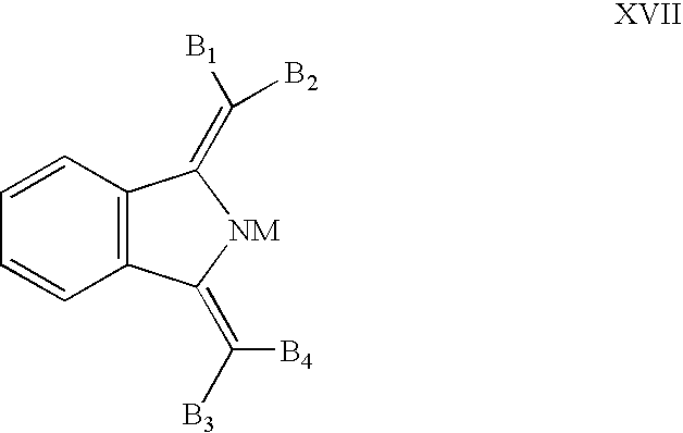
C1=CC2=C(C=C1)C(=C([B4])[B3])[NM]C2=C([B2])[B1]
